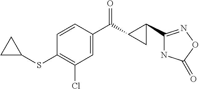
C1=CC(C(C2C(C3=NOC(=O)N3)C2)=O)=CC(Cl)=C1SC1CC1
